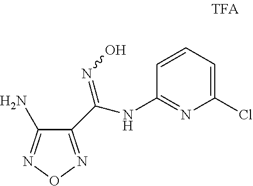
C1(C(=NO)NC2=NC(Cl)=CC=C2)=NON=C1N
